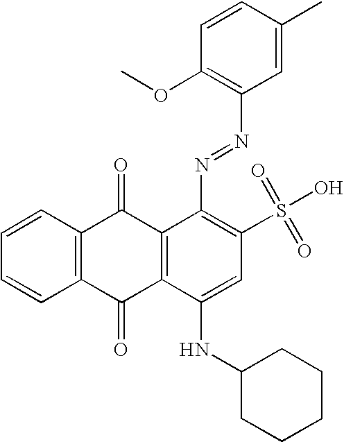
C1=CC2=C(C=C1)C(=O)C1=C(C2=O)C(N=NC2=C(OC)C=CC(C)=C2)=C(S(O)(=O)=O)C=C1NC1CCCCC1
